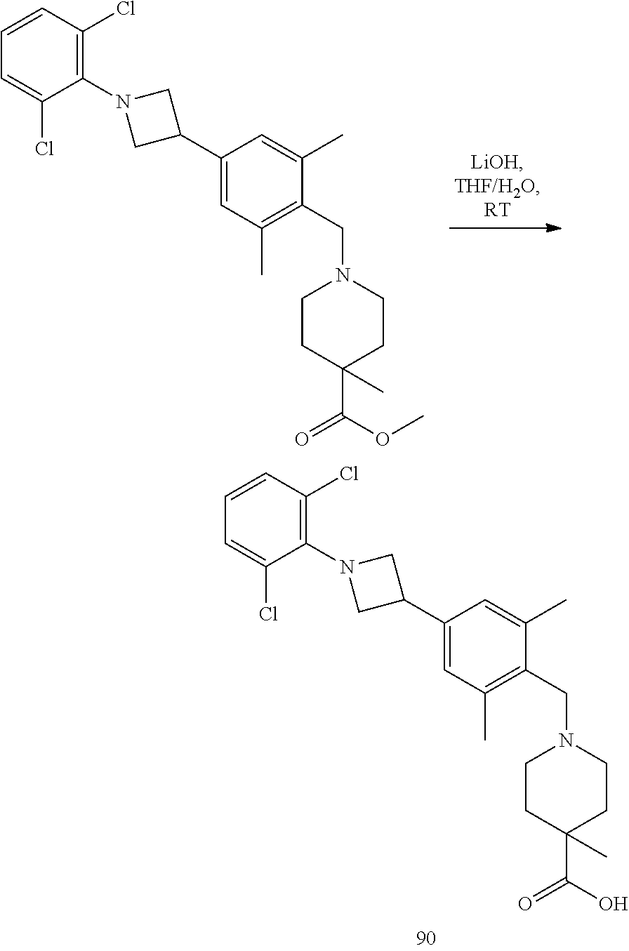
C1(C2CN(C3=C(Cl)C=CC=C3Cl)C2)=CC(C)=C(CN2CCC(C(=O)O)(C)CC2)C(C)=C1.C1(C2CN(C3=C(Cl)C=CC=C3Cl)C2)=CC(C)=C(CN2CCC(C(=O)OC)(C)CC2)C(C)=C1
